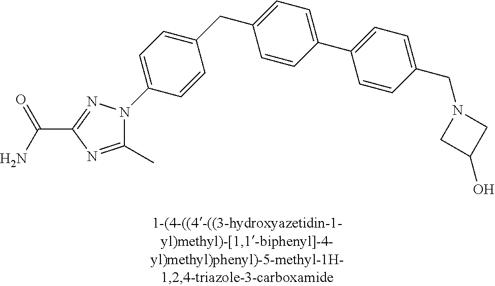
C1(CC2=CC=C(C3=CC=C(CN4CC(O)C4)C=C3)C=C2)=CC=C(N2C(C)=NC(C(N)=O)=N2)C=C1
